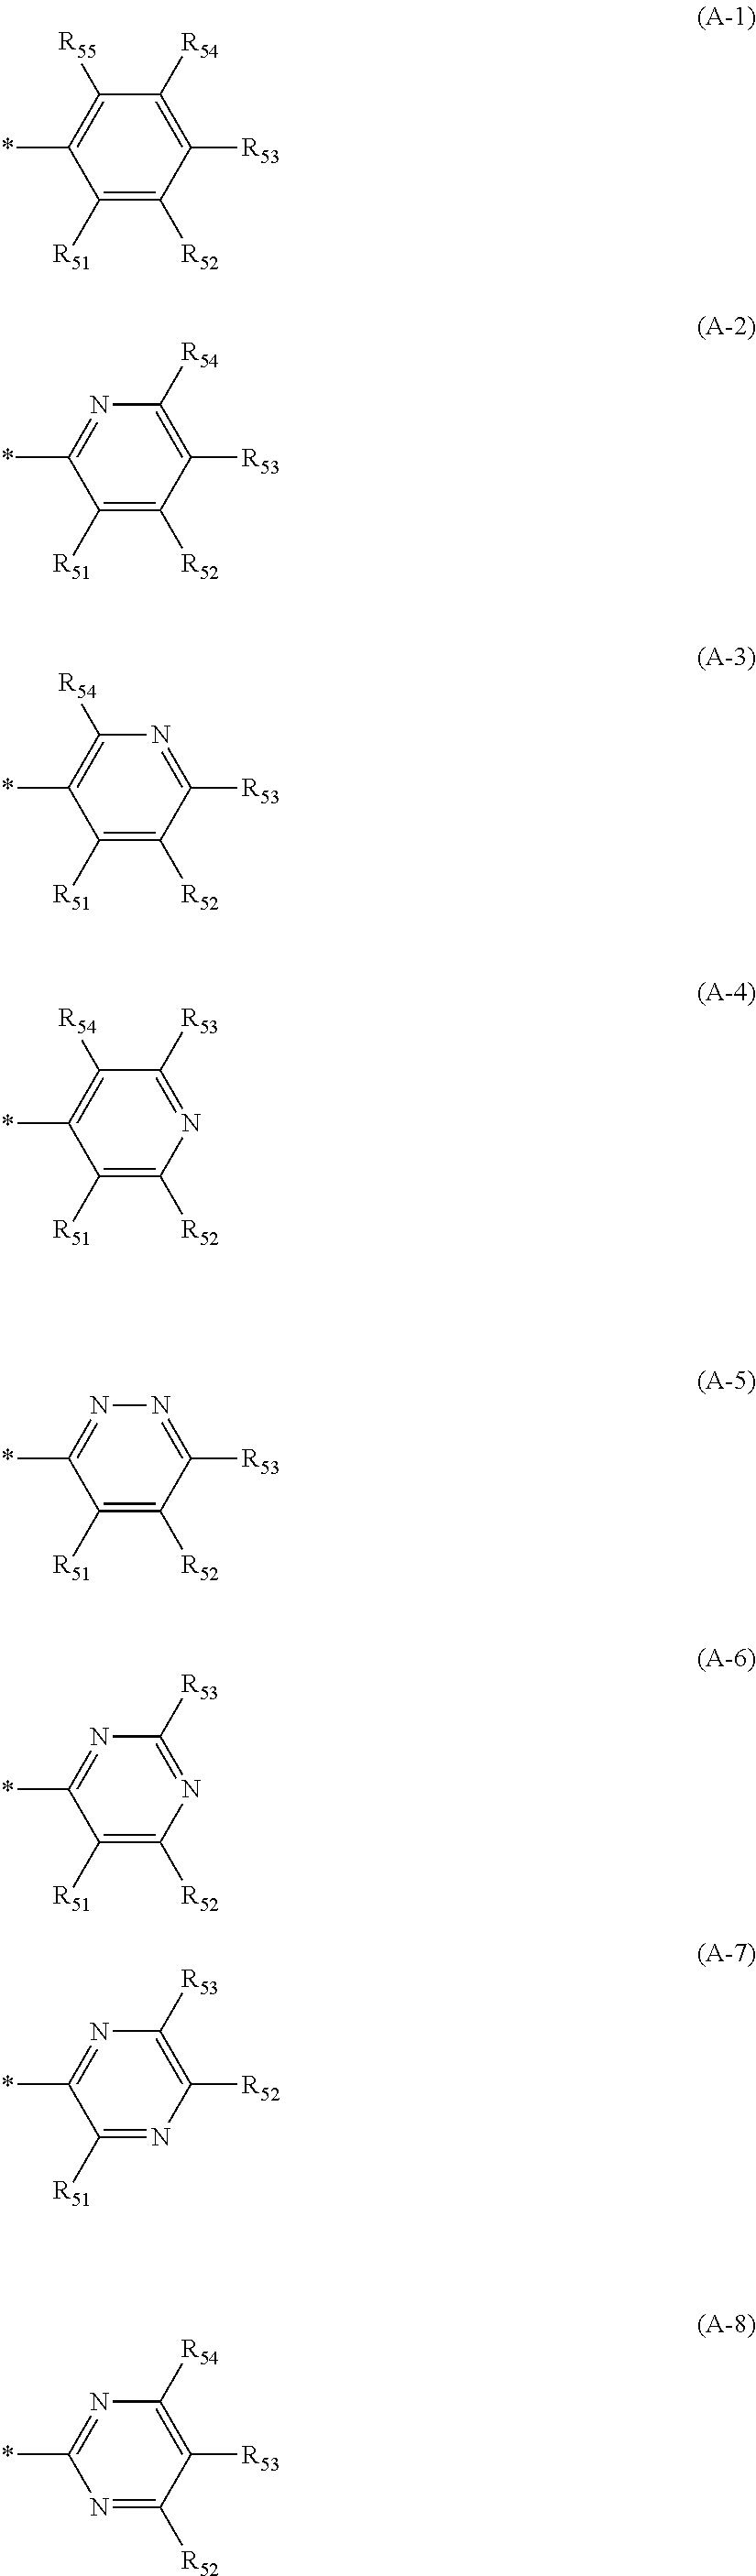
C1([R51])=C([R52])C([R53])=C([R54])C([R55])=C1*.C1([R51])=C([R52])C([R53])=C([R54])N=C1*.C1([R51])=C([R52])C([R53])=NC([R54])=C1*.C1([R51])=C([R52])N=C([R53])C([R54])=C1*.C1([R51])=C([R52])C([R53])=NN=C1*.C1([R51])=C([R52])N=C([R53])N=C1*.C1([R51])=NC([R52])=C([R53])N=C1*.N1=C([R52])C([R53])=C([R54])N=C1*
